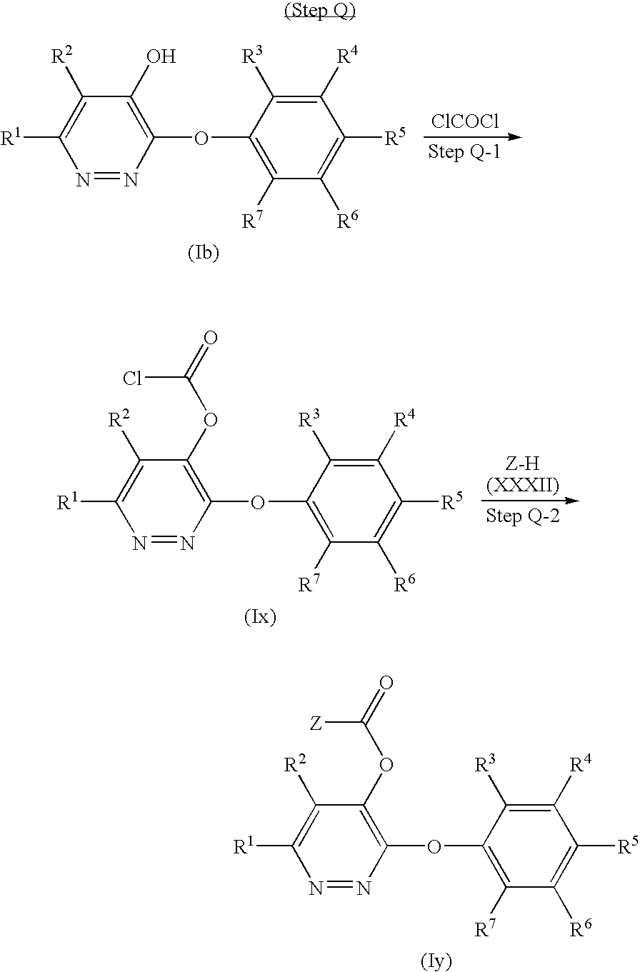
N1=NC(OC2=C([R7])C([R6])=C([R5])C([R4])=C2[R3])=C(O)C([R2])=C1[R1].[ClCOCl].N1=NC(OC2=C([R7])C([R6])=C([R5])C([R4])=C2[R3])=C(OC(=O)Cl)C([R2])=C1[R1].N1=NC(OC2=C([R7])C([R6])=C([R5])C([R4])=C2[R3])=C(OC(=O)[Z])C([R2])=C1[R1]
